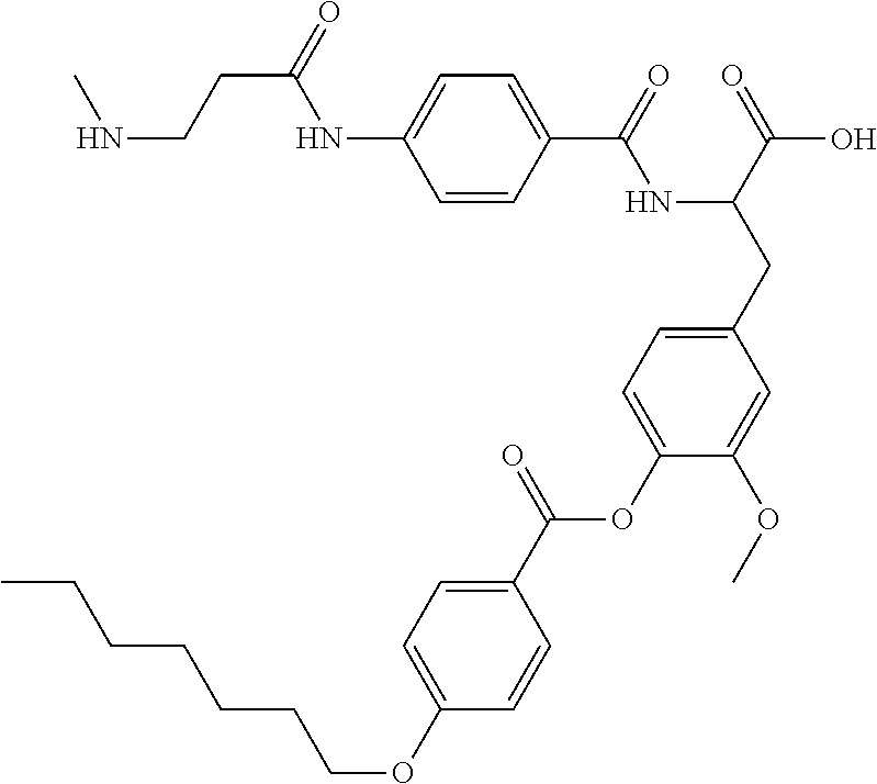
C1=CC(C(=O)NC(CC2=CC=C(OC(C3=CC=C(OCCCCCCC)C=C3)=O)C(OC)=C2)C(=O)O)=CC=C1NC(=O)CCNC
